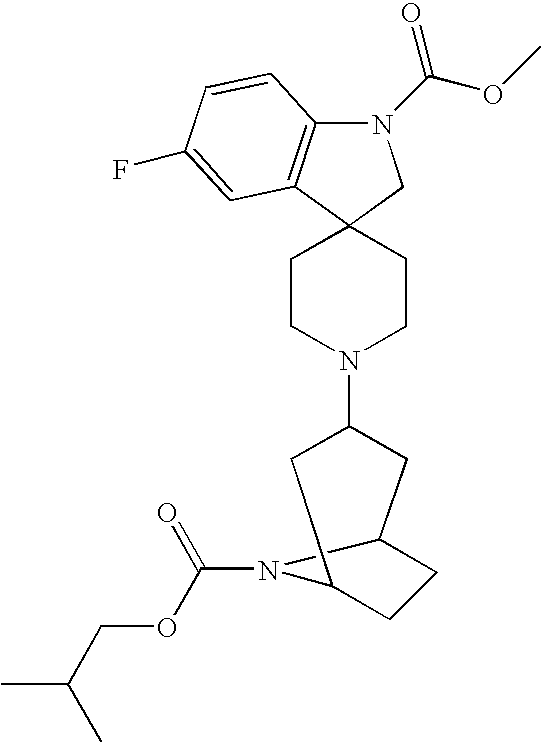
N1(C(OC)=O)C2=C(C3(C1)CCN(C1CC4CCC(C1)N4C(=O)OCC(C)C)CC3)C=C(F)C=C2
